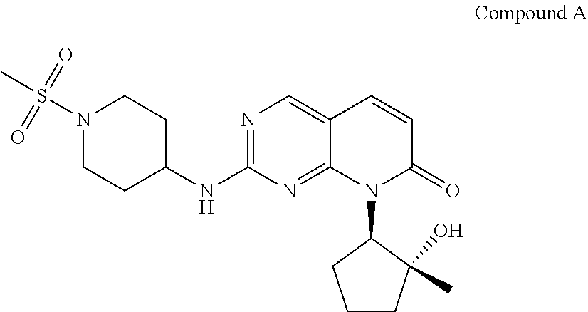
C1(N2C(=O)C=CC3=CN=C(NC4CCN(S(C)(=O)=O)CC4)N=C23)CCCC1(C)O
